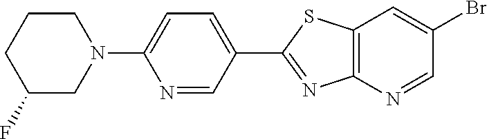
C1=NC2=C(C=C1Br)SC(C1=CC=C(N3CCCC(F)C3)N=C1)=N2
